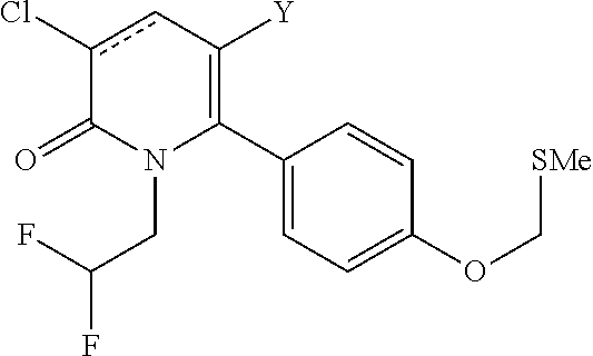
C1(C2=C([Y])cc(Cl)C(=O)N2CC(F)F)=CC=C(OC[SMe])C=C1
